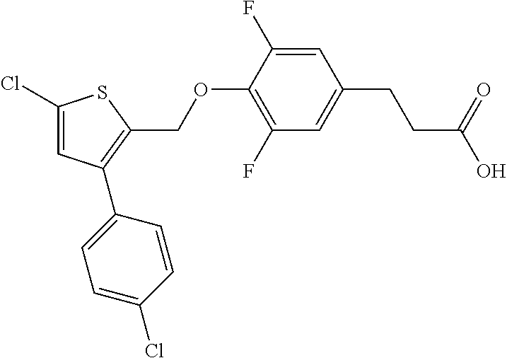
C1(Cl)=CC(C2=CC=C(Cl)C=C2)=C(COC2=C(F)C=C(CCC(O)=O)C=C2F)S1
